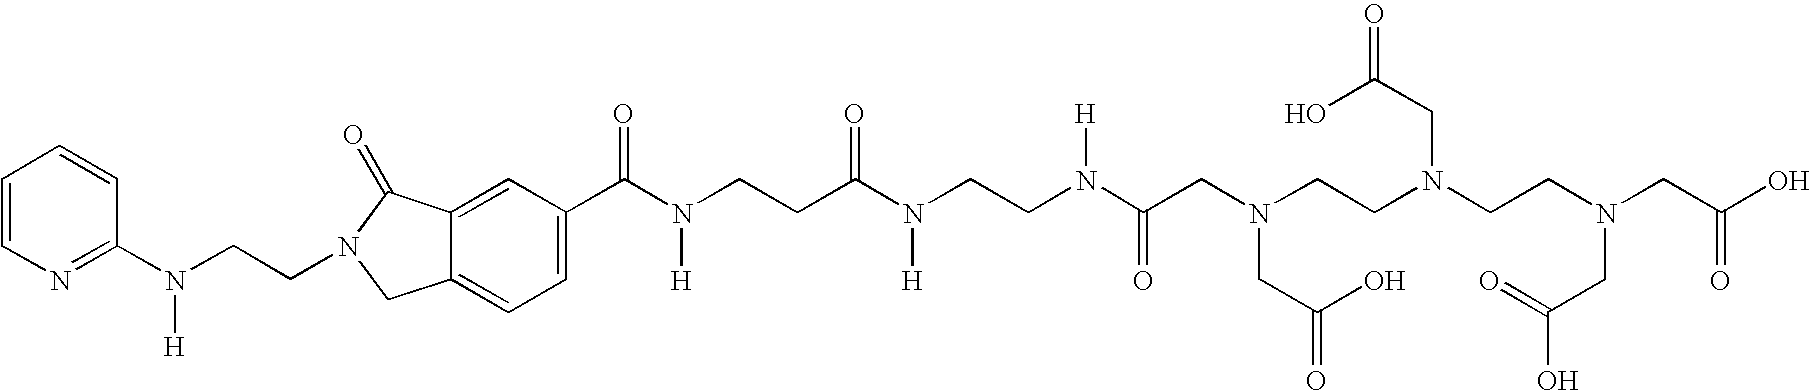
C1=CN=C(N(CCN2C(=O)C3=CC(C(N(CCC(N(CCN(C(CN(CCN(CCN(CC(O)=O)CC(=O)O)CC(O)=O)CC(O)=O)=O)[H])[H])=O)[H])=O)=CC=C3C2)[H])C=C1
